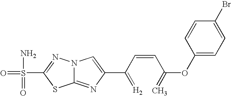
C12=NC(C(=[H2])C=CC(=C)OC3=CC=C(Br)C=C3)=CN1N=C(S(=O)(=O)N)S2
